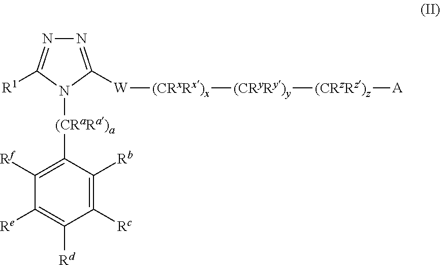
C1([Rf])=C([(CRaRa)a]N2C([W][(CRxRx)x][(CRyRy)y][(CRzRz)z][A])=NN=C2[R1])C([Rb])=C([Rc])C([Rd])=C1[Re]
